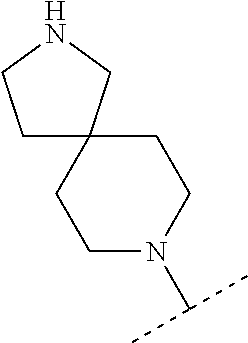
C1C2(CCN(C(C)C)C1)CCNC2
